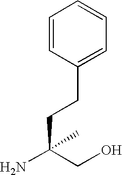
C(C(CO)(N)C)CC1=CC=CC=C1
